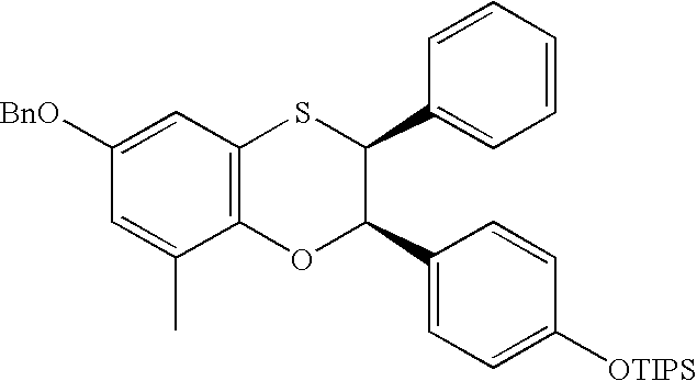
C1([BnO])=CC2=C(C(C)=C1)OC(C1=CC=C([OTIPS])C=C1)C(C1=CC=CC=C1)S2
